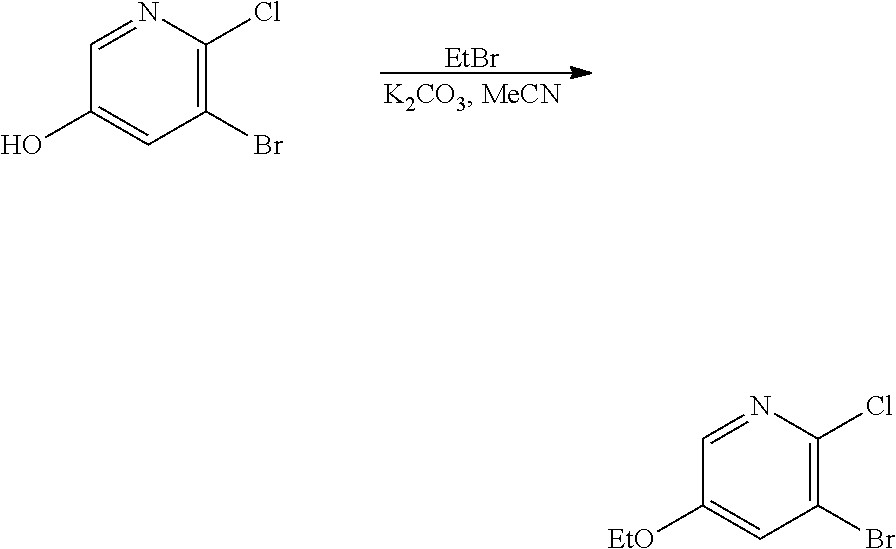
[EtBr].C1=NC(Cl)=C(Br)C=C1O.C1=NC(Cl)=C(Br)C=C1[EtO]
